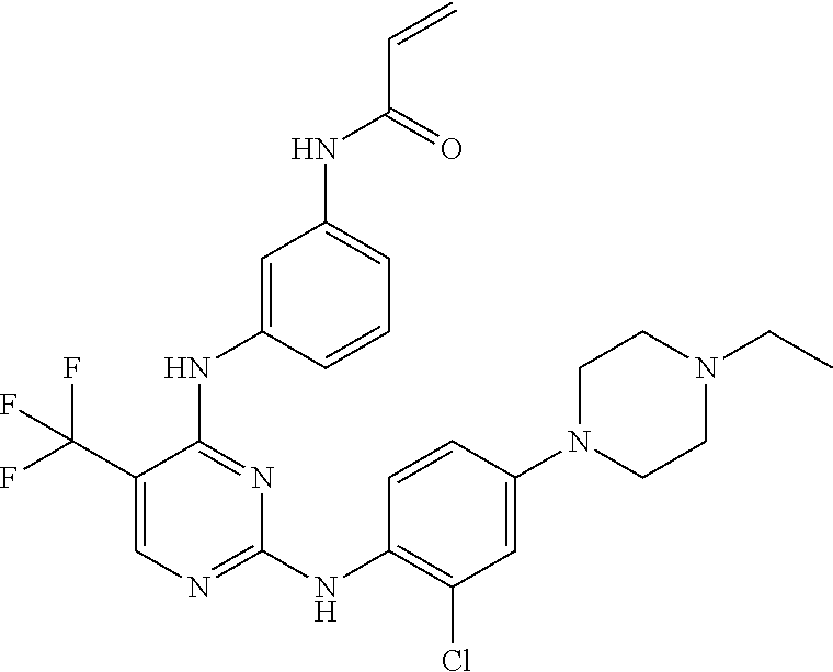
C1(C(F)(F)F)=CN=C(NC2=C(Cl)C=C(N3CCN(CC)CC3)C=C2)N=C1NC1=CC(NC(C=C)=O)=CC=C1
